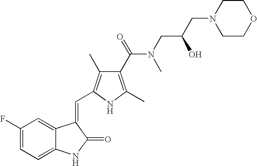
C1(F)=CC=C2C(=C1)C(=CC1=C(C)C(C(=O)N(CC(O)CN3CCOCC3)C)=C(C)N1)C(=O)N2
